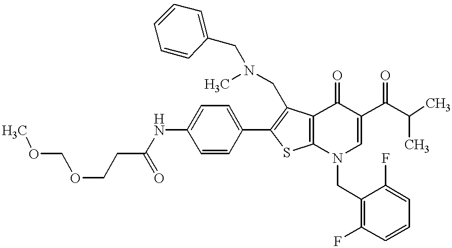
C1=CC(C2=C(CN(C)CC3=CC=CC=C3)C3=C(S2)N(CC2=C(F)C=CC=C2F)C=C(C(=O)C(C)C)C3=O)=CC=C1NC(=O)CCOCOC
